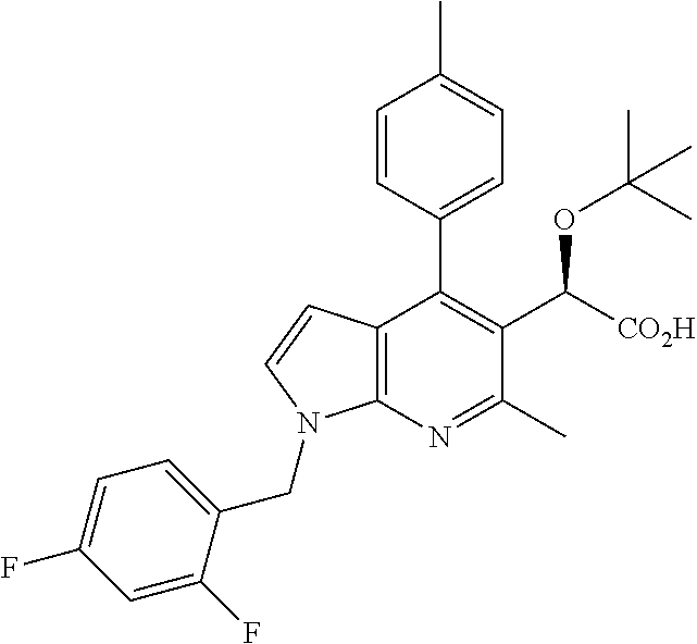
C1=CC(C2=C(C([CO2H])OC(C)(C)C)C(C)=NC3=C2C=CN3CC2=CC=C(F)C=C2F)=CC=C1C
